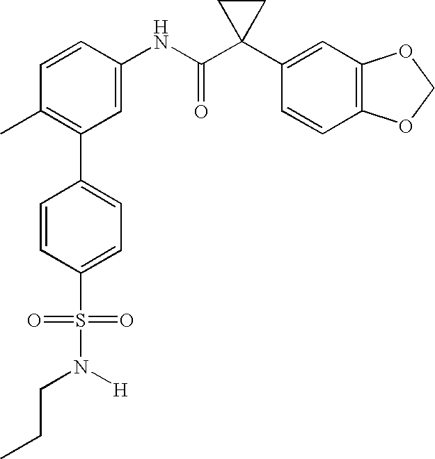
C1(C2=C(C)C=CC(NC(C3(C4=CC5=C(C=C4)OCO5)CC3)=O)=C2)=CC=C(S(=O)(=O)N([H])CCC)C=C1
